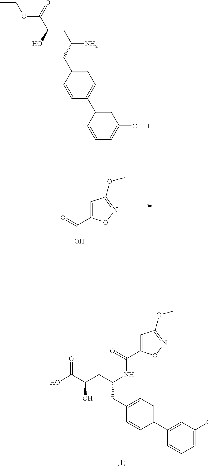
O(C(C(O)CC(N)CC1=CC=C(C2=CC(Cl)=CC=C2)C=C1)=O)CC.C1=C(C(=O)O)ON=C1OC.C1=C(C(=O)NC(CC(C(O)=O)O)CC2=CC=C(C3=CC(Cl)=CC=C3)C=C2)ON=C1OC
